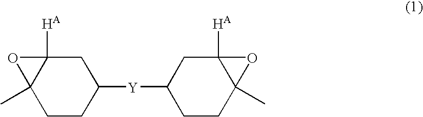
C1C([Y]C2CCC3(C)C([HA])(C2)O3)CC2([HA])C(C)(C1)O2
